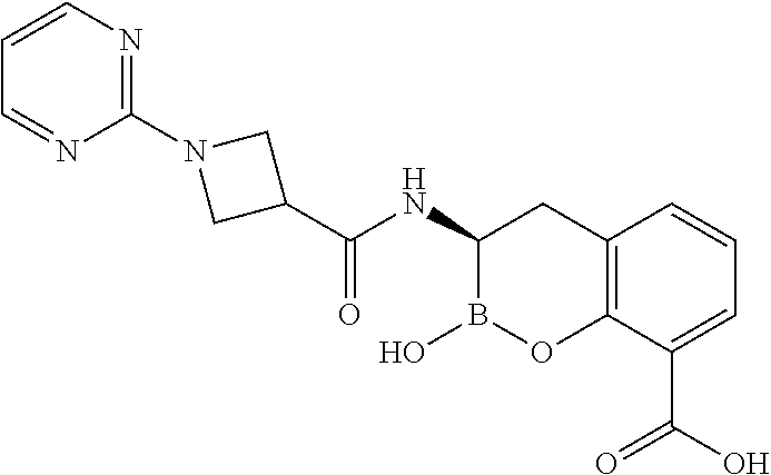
C1(C(NC2B(O)OC3=C(C2)C=CC=C3C(O)=O)=O)CN(C2=NC=CC=N2)C1
